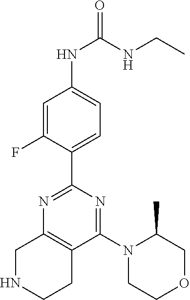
C1=C(F)C(C2=NC3=C(C(N4CCOCC4C)=N2)CCNC3)=CC=C1NC(NCC)=O
